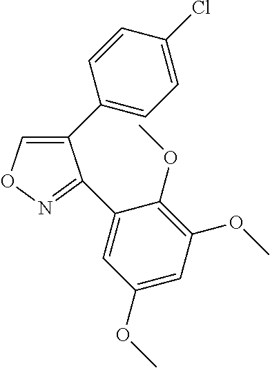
C1(C2=CC=C(Cl)C=C2)=CON=C1C1=CC(OC)=CC(OC)=C1OC
